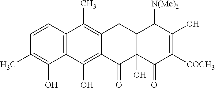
C1=CC2=C(C(O)=C1C)C(O)=C1C(=C2C)CC2C(O)(C1=O)C(=O)C([COCH3])=C(O)C2[N(Me)2]
